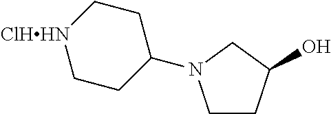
[ClHHN]1CCC(N2CCC(O)C2)CC1
